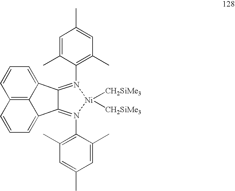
C12=C3C(=CC=C1)C1=N(C4=C(C)C=C(C)C=C4C)[Ni]([CH2SiMe3])([CH2SiMe3])N(C4=C(C)C=C(C)C=C4C)=C1C3=CC=C2
